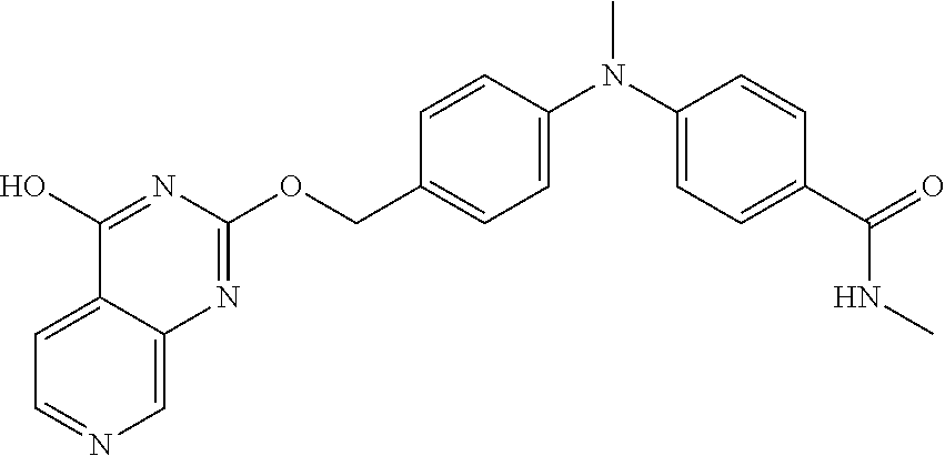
C12=CC=NC=C1N=C(OCC1=CC=C(N(C3=CC=C(C(=O)NC)C=C3)C)C=C1)N=C2O
